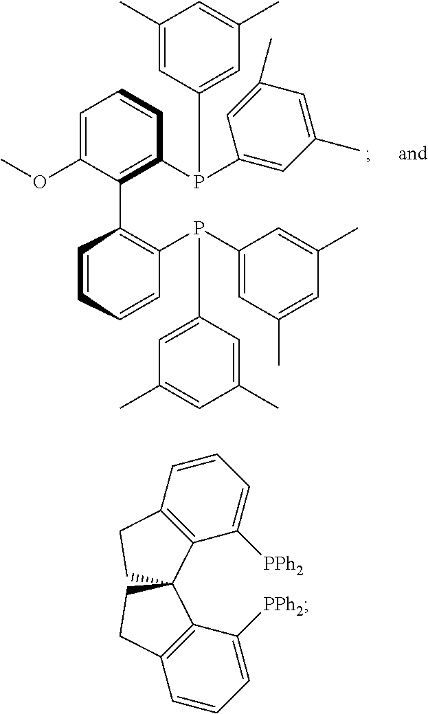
C1=C(OC)C(C2=C(P(C3=CC(C)=CC(C)=C3)C3=CC(C)=CC(C)=C3)C=CC=C2)=C(P(C2=CC(C)=CC(C)=C2)C2=CC(C)=CC(C)=C2)C=C1.C1=CC2=C(C([PPh2])=C1)C1(CC2)C2=C(C=CC=C2[PPh2])CC1
